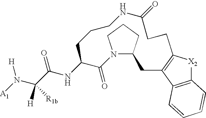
N(C([H])(C(=O)NC1C(=O)N2C(CCC2)CC2=C([X2]C3=C2C=CC=C3)CCC(=O)NCCC1)[R1b])([A1])[H]
